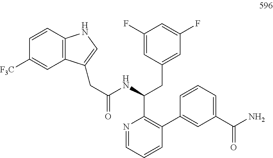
C1=CC2=C(C=C1[F3C])C(CC(=O)NC(CC1=CC(F)=CC(F)=C1)C1=C(C3=CC(C(N)=O)=CC=C3)C=CC=N1)=CN2
